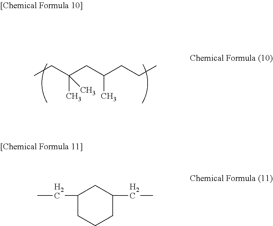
CCC(CC(CCC)C)(C)C.C1(CC)CCCC(CC)C1
